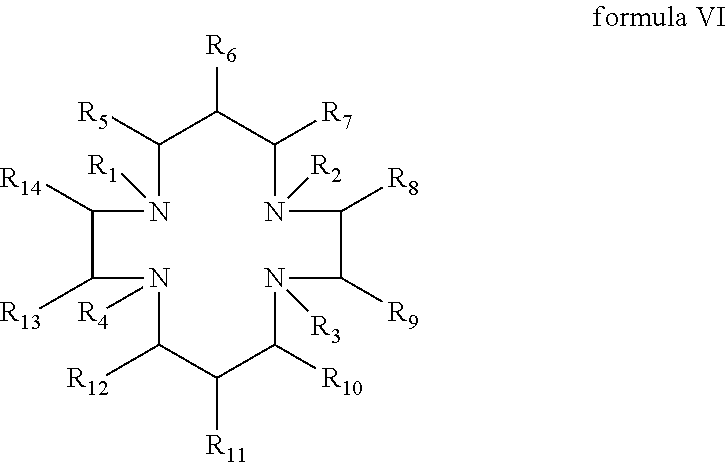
N1([R2])C([R7])C([R6])C([R5])N([R1])C([R14])C([R13])N([R4])C([R12])C([R11])C([R10])N([R3])C([R9])C1[R8]
